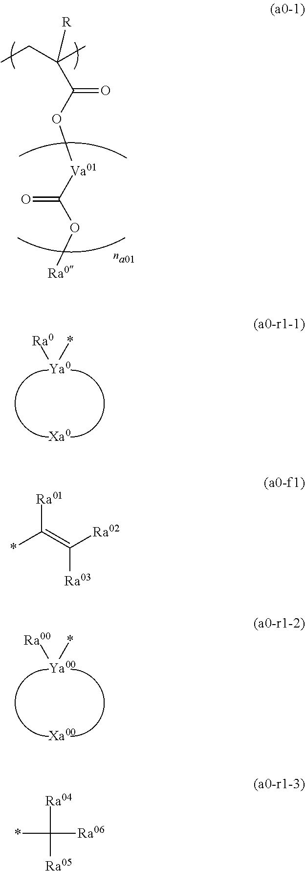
[R]C(C(O[Va01]C(O[Ra0])=O)=O)(CC)C.[Ra0][Ya0]*.[Xa0].[Ra00][Ya00]*.[Xa00].[Ra01]C(*)=C([Ra02])[Ra03].[Ra04]C(*)([Ra06])[Ra05]
